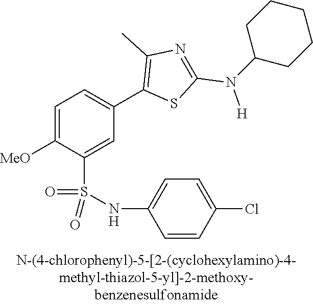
C1=C([MeO])C(S(NC2=CC=C(Cl)C=C2)(=O)=O)=CC(C2=C(C)N=C(N([H])C3CCCCC3)S2)=C1
